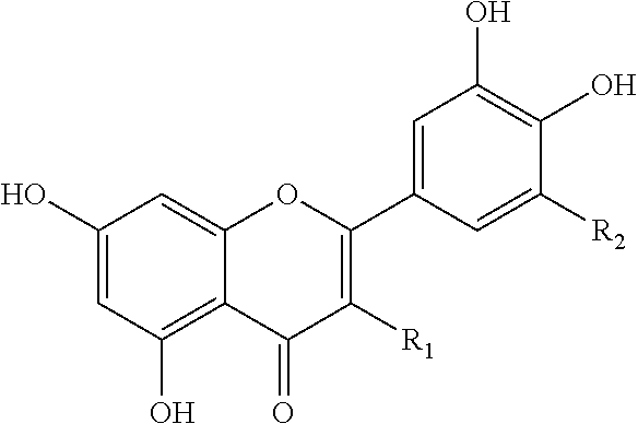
C1(O)=CC(O)=C2C(=C1)OC(C1=CC(O)=C(O)C([R2])=C1)=C([R1])C2=O
